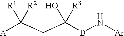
[A]C(CC(BN[Ar])(O)[R3])([R1])[R2]
